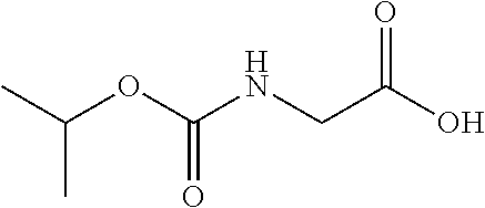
CC(OC(NCC(O)=O)=O)C
